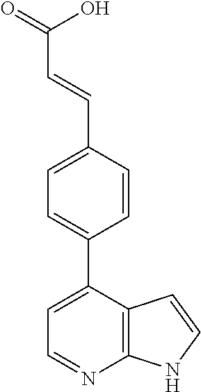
C12=C(C(C3=CC=C(C=CC(=O)O)C=C3)=CC=N1)C=CN2
